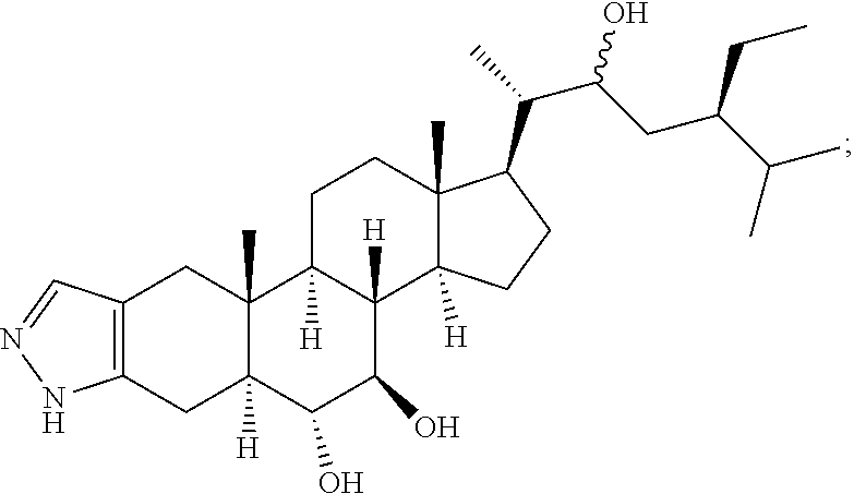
C12=C(CC3([H])C(C)(C1)C1([H])C([H])(C(O)C3O)C3([H])C(C)(CC1)C(C(C)C(CC(C(C)C)CC)O)CC3)NN=C2
